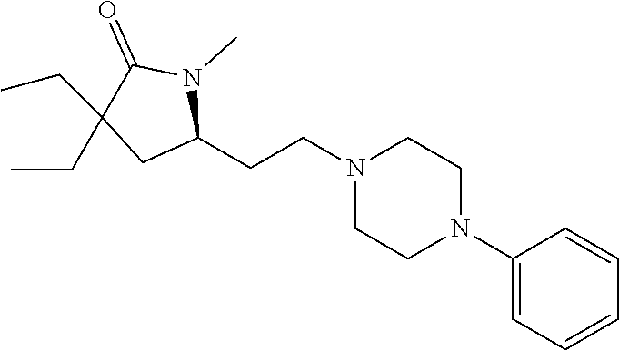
C1(CCN2CCN(C3=CC=CC=C3)CC2)N(C)C(=O)C(CC)(CC)C1
